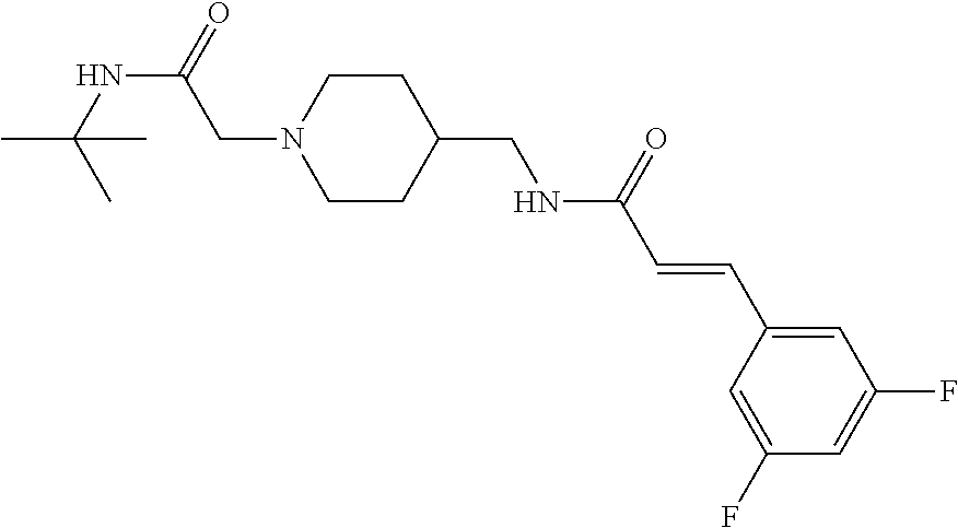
C(C(=O)NCC1CCN(CC(NC(C)(C)C)=O)CC1)=CC1=CC(F)=CC(F)=C1
